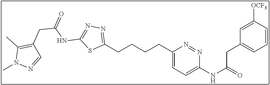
C1(CCCCC2=CC=C(NC(=O)CC3=CC=CC([OCF3])=C3)N=N2)=NN=C(NC(CC2=C(C)N(C)N=C2)=O)S1
